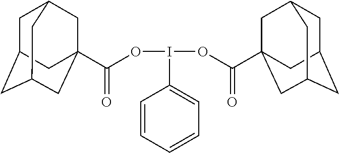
O(I(OC(C12CC3CC(CC(C1)C3)C2)=O)C1=CC=CC=C1)C(C12CC3CC(CC(C1)C3)C2)=O
